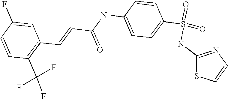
C(=CC(NC1=CC=C(S(NC2=NC=CS2)(=O)=O)C=C1)=O)C1=C(C(F)(F)F)C=CC(F)=C1
